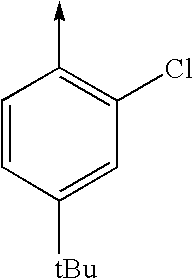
C1=CC(->C)=C(Cl)C=C1[tBu]
